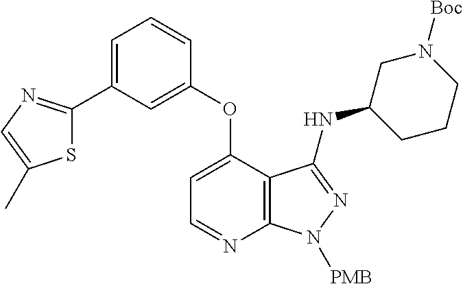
C1=C(C2=NC=C(C)S2)C=C(OC2=CC=NC3=C2C(NC2CCCN([Boc])C2)=NN3[PMB])C=C1
